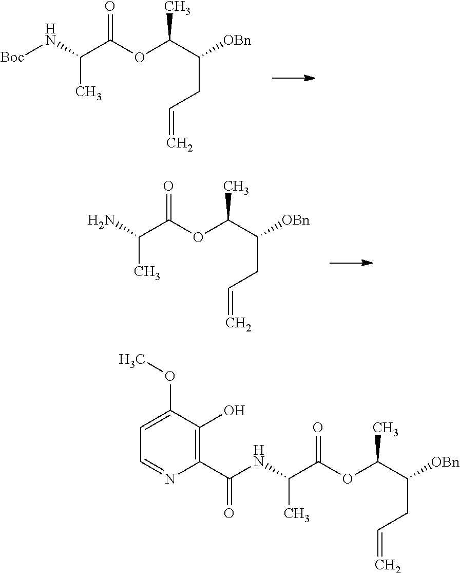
[Boc]NC(C(OC(C([OBn])CC=C)C)=O)C.NC(C(OC(C([OBn])CC=C)C)=O)C.C(NC(C(OC(C([OBn])CC=C)C)=O)C)(C1=C(O)C(OC)=CC=N1)=O
